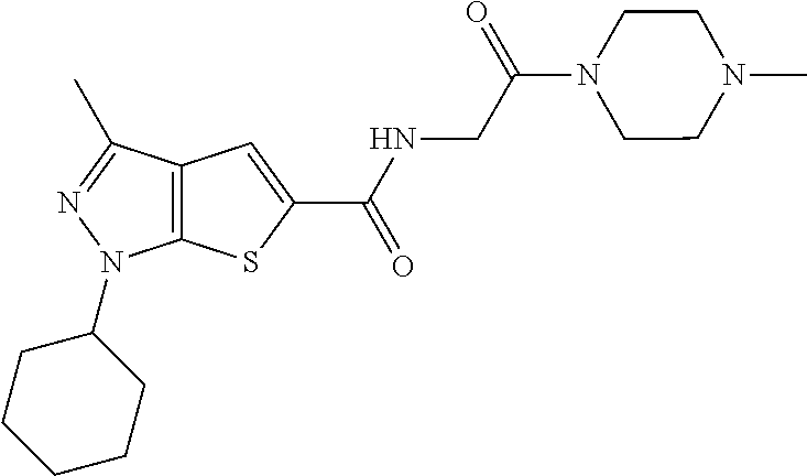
C(NC(=O)C1=CC2=C(S1)N(C1CCCCC1)N=C2C)C(N1CCN(C)CC1)=O
